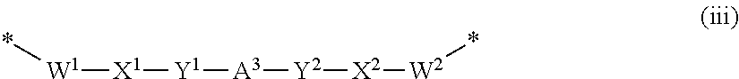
[W1]([X1][Y1][A3][Y2][X2][W2]*)*
